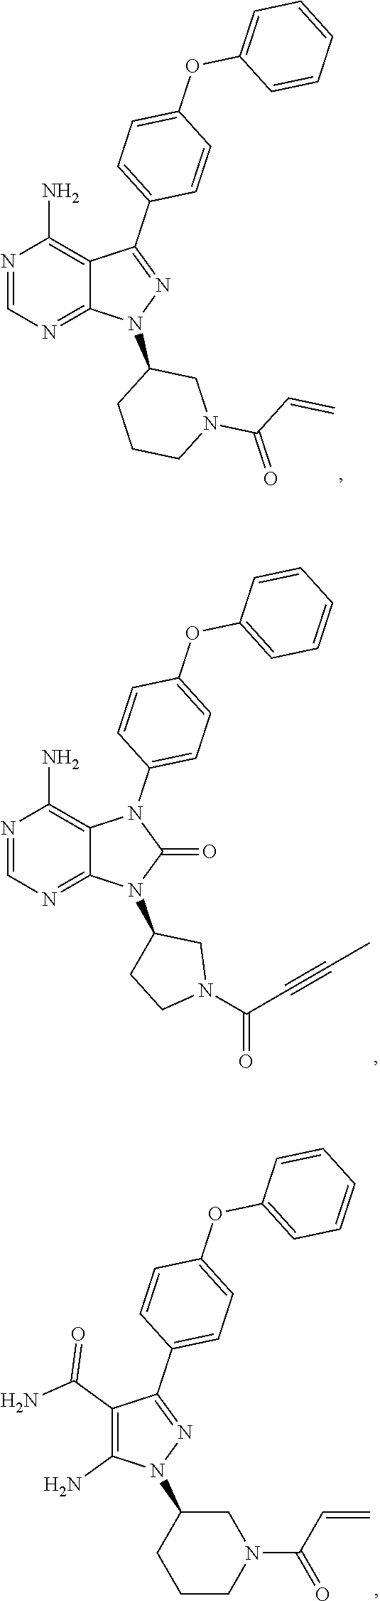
C1=NC(N)=C2C(=N1)N(C1CCCN(C(=O)C=C)C1)N=C2C1=CC=C(OC2=CC=CC=C2)C=C1.C1=NC(N)=C2C(=N1)N(C1CN(C(C#CC)=O)CC1)C(=O)N2C1=CC=C(OC2=CC=CC=C2)C=C1.C1(N)=C(C(=O)N)C(C2=CC=C(OC3=CC=CC=C3)C=C2)=NN1C1CN(C(=O)C=C)CCC1
